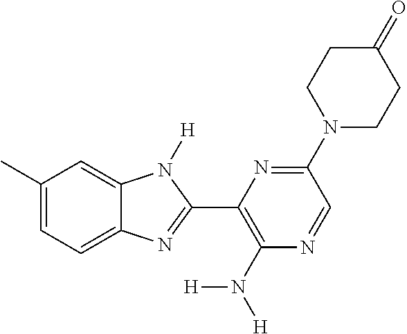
C1(C)=CC=C2C(=C1)N([H])C(C1=C(N([H])[H])N=CC(N3CCC(=O)CC3)=N1)=N2
